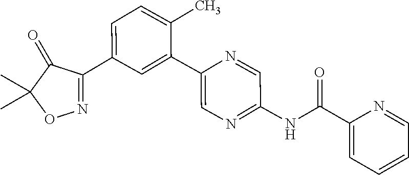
C1(C2=CC=C(C)C(C3=CN=C(NC(C4=CC=CC=N4)=O)C=N3)=C2)=NOC(C)(C)C1=O
